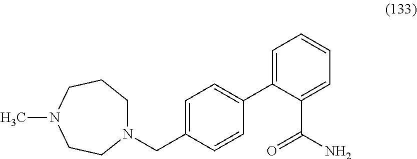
N1(CC2=CC=C(C3=CC=CC=C3C(=O)N)C=C2)CCCN(C)CC1
